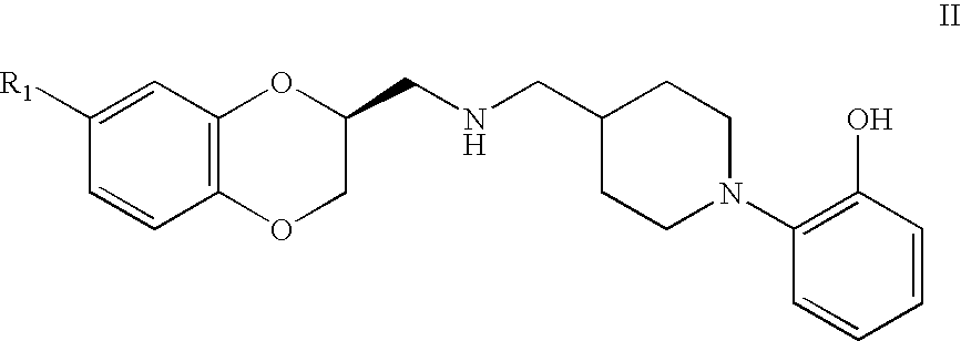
C12=C(C=C([R1])C=C1)OC(CNCC1CCN(C3=C(O)C=CC=C3)CC1)CO2
